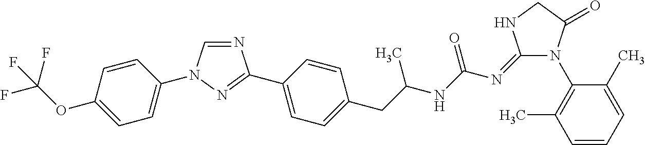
C1=CC(OC(F)(F)F)=CC=C1N1C=NC(C2=CC=C(CC(NC(N=C3N(C4=C(C)C=CC=C4C)C(=O)CN3)=O)C)C=C2)=N1
